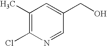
C1(C)=C(Cl)N=CC(CO)=C1
